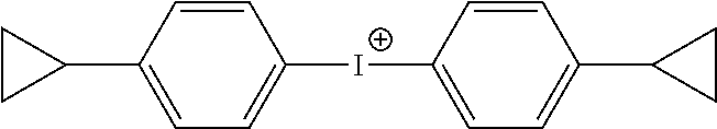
C1=C(C2CC2)C=CC([I+]C2=CC=C(C3CC3)C=C2)=C1
